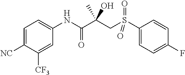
C1=C([NC])C([CF3])=CC(NC(C(CS(C2=CC=C(F)C=C2)(=O)=O)(O)C)=O)=C1
